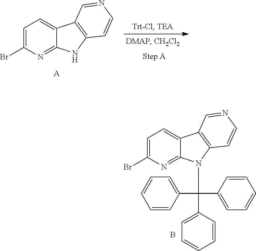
C1=CC(C(C2=CC=CC=C2)(C2=CC=CC=C2)N2C3=NC(Br)=CC=C3C3=C2C=CN=C3)=CC=C1.B.C1=C(Br)N=C2C(=C1)C1=C(C=CN=C1)N2.[A]
